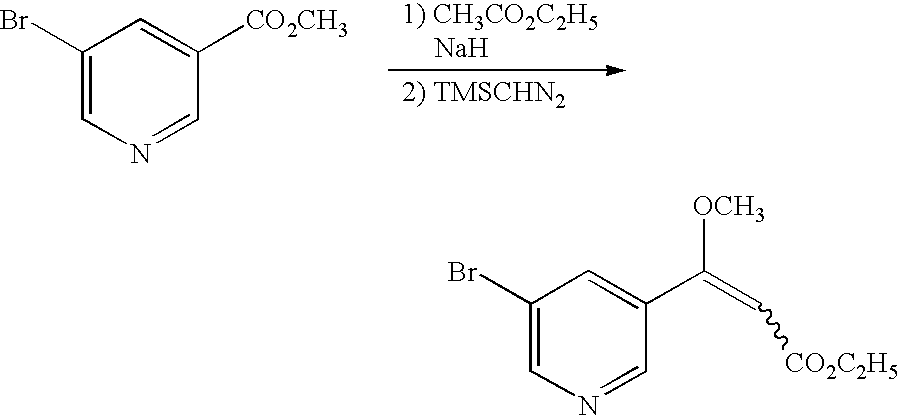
C1(Br)=CN=CC([CO2CH3])=C1.C1(Br)=CN=CC(C(=C[CO2C2H5])[OCH3])=C1
